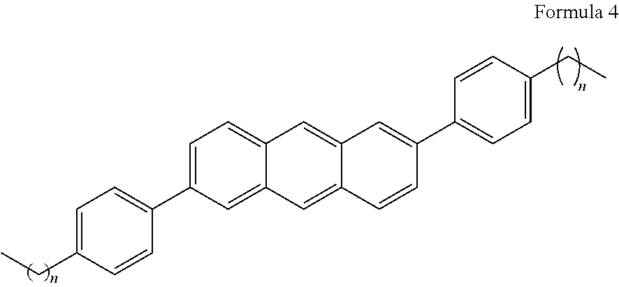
C1=C(C2=CC=C(CC)C=C2)C=C2C(=C1)C=C1C(=C2)C=CC(C2=CC=C(CC)C=C2)=C1
